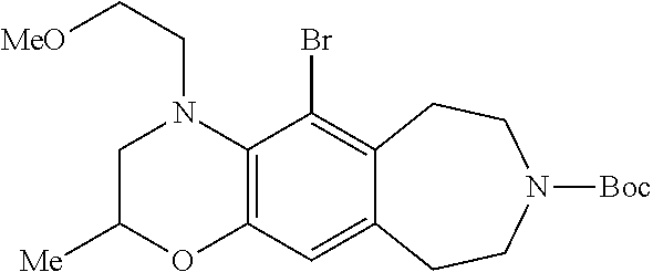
C1([Me])OC2=C(N(CC[MeO])C1)C(Br)=C1C(=C2)CCN([Boc])CC1
